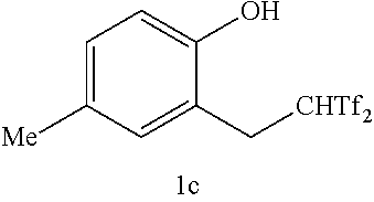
C1=C([Me])C=C(C[CHTf2])C(O)=C1
